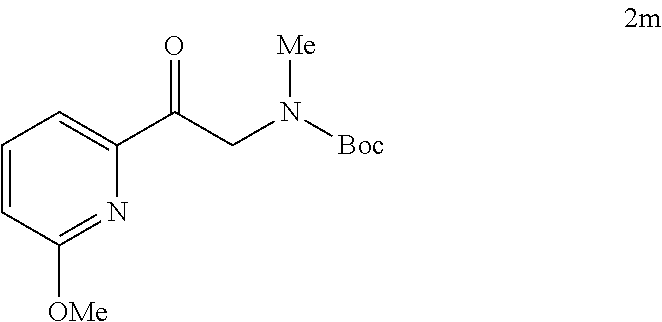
C1=CC([OMe])=NC(C(CN([Boc])[Me])=O)=C1
